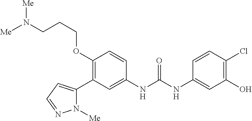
C1(OCCCN([Me])[Me])=C(C2=CC=NN2[Me])C=C(NC(=O)NC2=CC(O)=C(Cl)C=C2)C=C1
